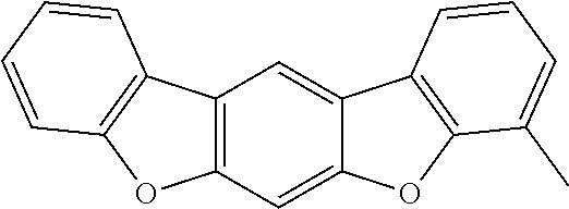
C12=C(C=C3C(=C1)C1=C(O3)C(C)=CC=C1)OC1=C2C=CC=C1
